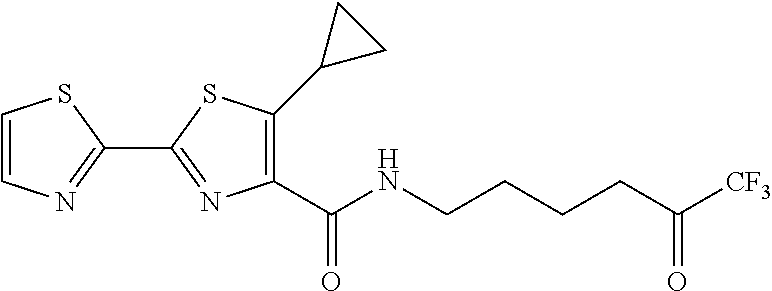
C1=CN=C(C2=NC(C(NCCCCC([CF3])=O)=O)=C(C3CC3)S2)S1
